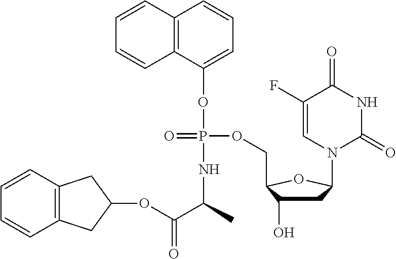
C12=C(C(OP(=O)(OCC3C(O)CC(N4C(=O)NC(=O)C(F)=C4)O3)NC(C(=O)OC3CC4=C(C3)C=CC=C4)C)=CC=C1)C=CC=C2
